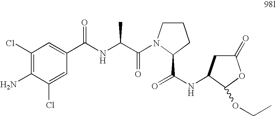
NC1=C(Cl)C=C(C(NC(C(=O)N2CCCC2C(=O)NC2CC(=O)OC2OCC)C)=O)C=C1Cl
